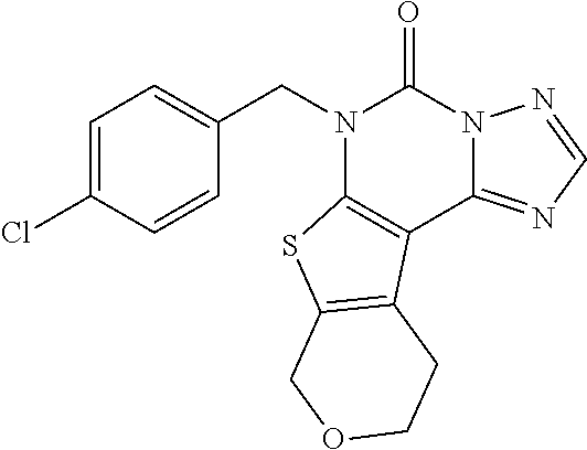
C1(CN2C3=C(C4=NC=NN4C2=O)C2=C(S3)COCC2)=CC=C(Cl)C=C1
